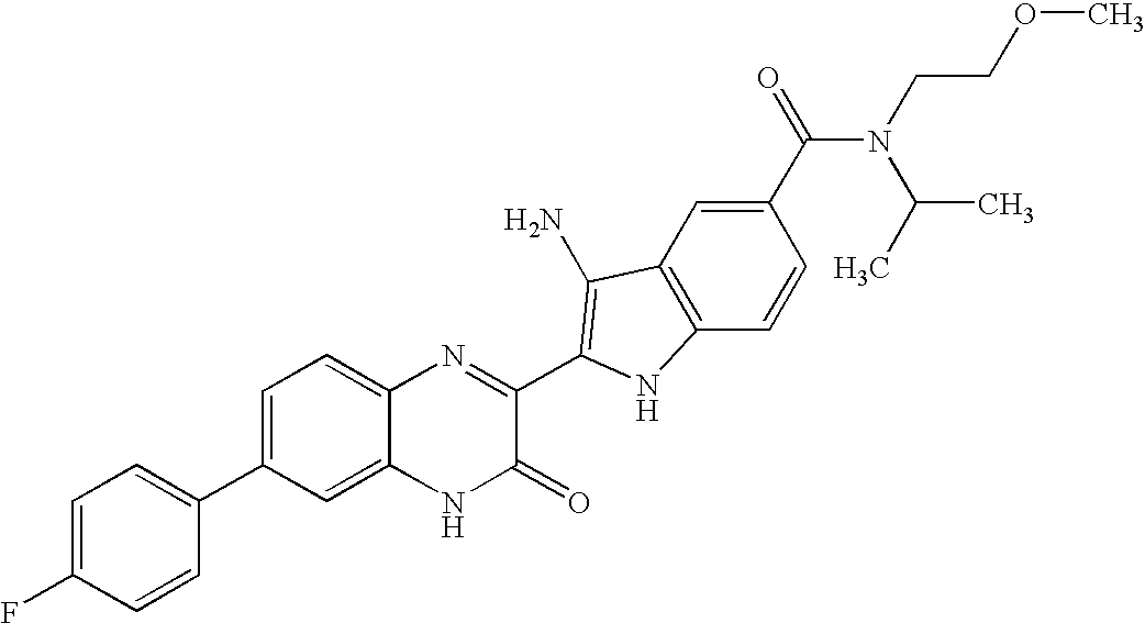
C1=C2C(=CC=C1C1=CC=C(F)C=C1)N=C(C1=C(N)C3=C(C=CC(C(N(C(C)C)CCOC)=O)=C3)N1)C(=O)N2
